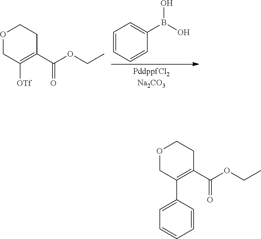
C1=CC=CC(B(O)O)=C1.O1CC([OTf])=C(C(OCC)=O)CC1.O1CC(C2=CC=CC=C2)=C(C(OCC)=O)CC1
